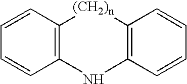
C1=CC2=C(C=C1)NC1=C(C=CC=C1)[(CH2)n]2
